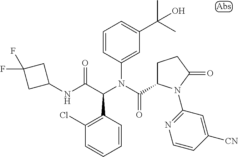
C1(N(C(C2CCC(=O)N2C2=NC=CC([CN])=C2)=O)C(C(NC2CC(F)(F)C2)=O)C2=C(Cl)C=CC=C2)=CC(C(C)(C)O)=CC=C1
